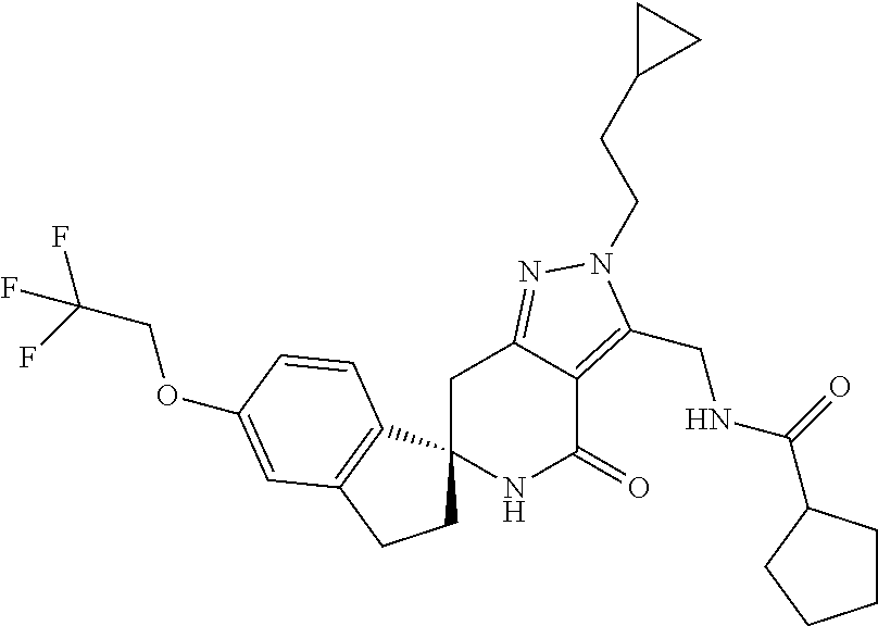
C1C2(C3=C(C1)C=C(OCC(F)(F)F)C=C3)NC(=O)C1=C(CNC(=O)C3CCCC3)N(CCC3CC3)N=C1C2
